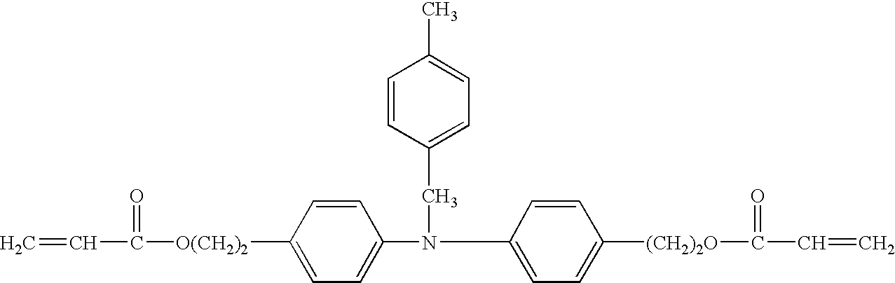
C1=CC([O(CH2)2]C(C=C)=O)=CC=C1N(C1=CC=C([(CH2)2O]C(=O)C=C)C=C1)CC1=CC=C(C)C=C1
